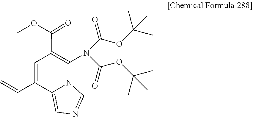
C1=NC=C2N1C(N(C(OC(C)(C)C)=O)C(OC(C)(C)C)=O)=C(C(OC)=O)C=C2C=C
